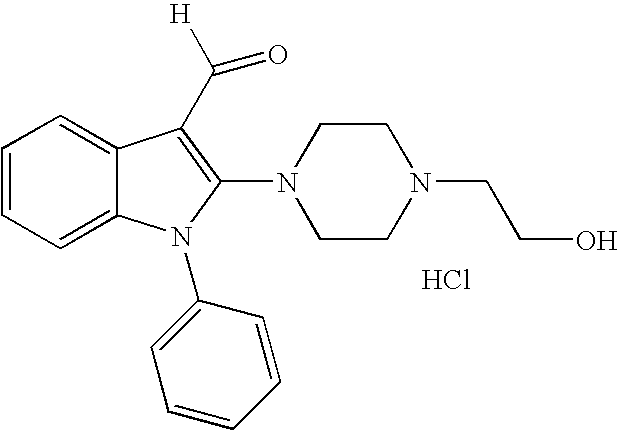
C1=CC=C2C(=C1)C(C([H])=O)=C(N1CCN(CCO)CC1)N2C1=CC=CC=C1.Cl
